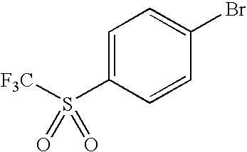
C1=C(S([F3C])(=O)=O)C=CC(Br)=C1
